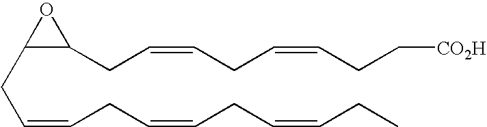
C1(CC=CCC=CCC=CCC)C(CC=CCC=CCC[CO2H])O1
